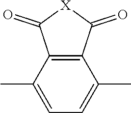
[X]1C(=O)C2=C(C1=O)C(C)=CC=C2C
